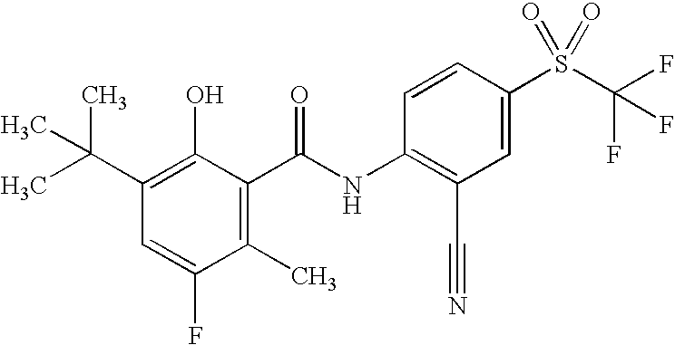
C1(C(C)(C)C)=C(O)C(C(=O)NC2=C(C#N)C=C(S(C(F)(F)F)(=O)=O)C=C2)=C(C)C(F)=C1
